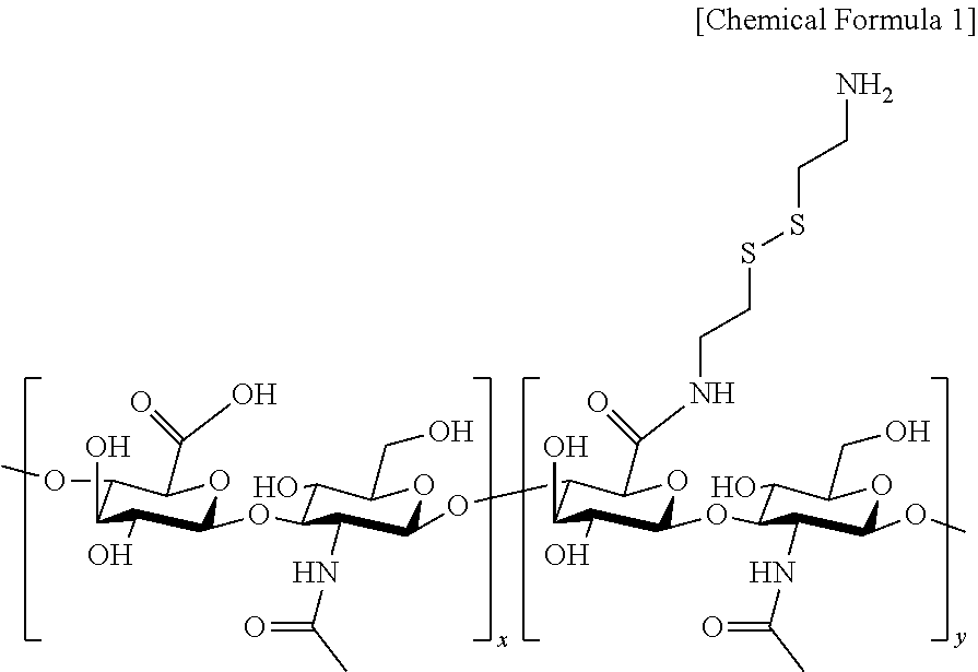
C1(OC)C(C(O)=O)OC(OC2C(O)C(CO)OC(OC3C(C(NCCSSCCN)=O)OC(OC4C(O)C(CO)OC(OC)C4NC(=O)C)C(O)C3O)C2NC(=O)C)C(O)C1O
